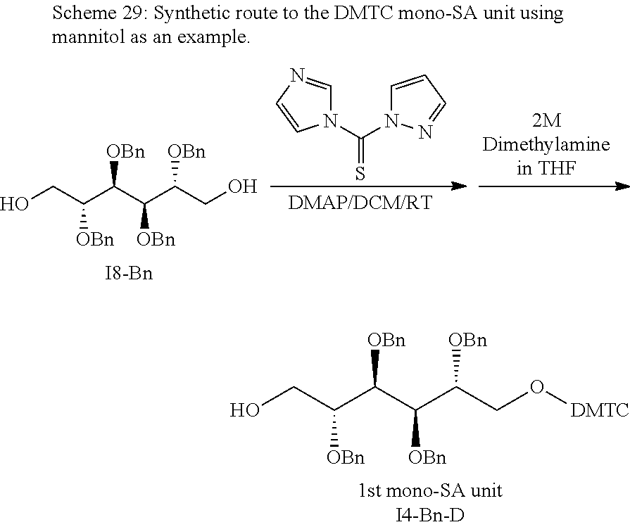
[OBn]C(C(C(CO)[OBn])[OBn])C(CO)[OBn].S=C(N1C=NC=C1)N1C=CC=N1.[OBn]C(C(C(CO[DMTC])[OBn])[OBn])C(CO)[OBn]
